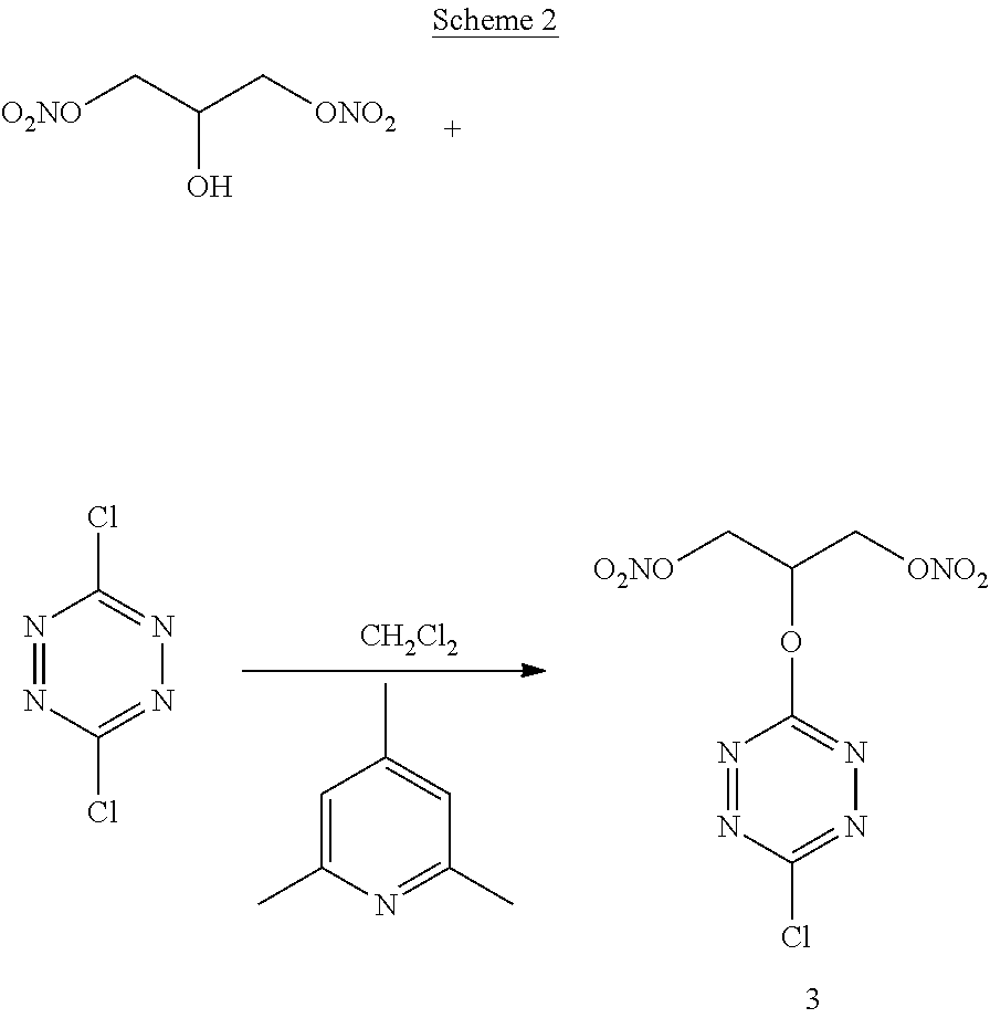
[O2NO]CC(C[ONO2])O.C1=C(C)N=C(C)C=C1C.[CH2Cl2].N1=NC(Cl)=NN=C1Cl.N1=NC(Cl)=NN=C1OC(C[O2NO])C[ONO2]
